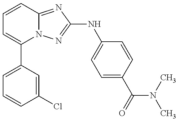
C1=C(C2=CC=CC3=NC(NC4=CC=C(C(=O)N(C)C)C=C4)=NN23)C=C(Cl)C=C1
